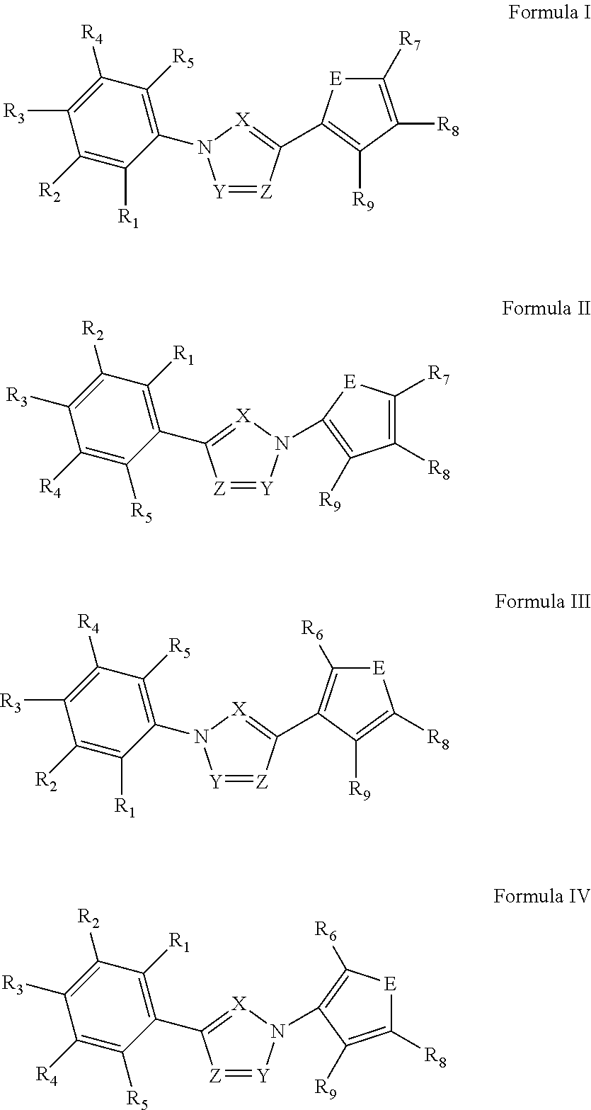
[Y]1=[Z]C(C2=C([R6])[E]C([R8])=C2[R9])=[X]N1C1=C([R5])C([R4])=C([R3])C([R2])=C1[R1].[Z]1=[Y]N(C2=C([R9])C([R8])=C([R7])[E]2)[X]=C1C1=C([R1])C([R2])=C([R3])C([R4])=C1[R5].[Y]1=[Z]C(C2=C([R9])C([R8])=C([R7])[E]2)=[X]N1C1=C([R5])C([R4])=C([R3])C([R2])=C1[R1].[Z]1=[Y]N(C2=C([R6])[E]C([R8])=C2[R9])[X]=C1C1=C([R1])C([R2])=C([R3])C([R4])=C1[R5]
